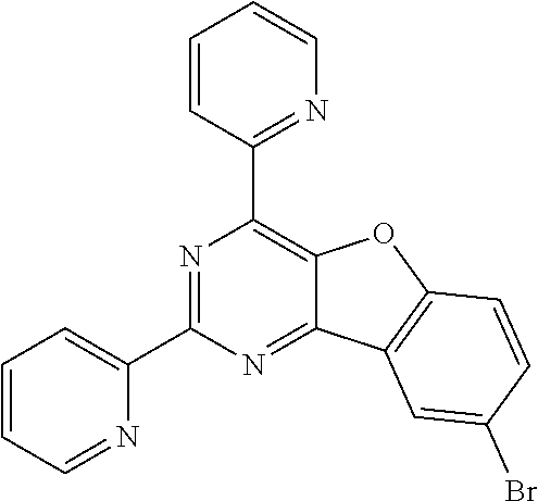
C1=CC=NC(C2=NC(C3=NC=CC=C3)=C3C(=N2)C2=C(O3)C=CC(Br)=C2)=C1
